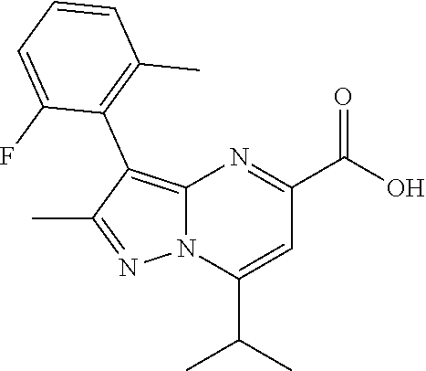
C12=C(C3=C(C)C=CC=C3F)C(C)=NN1C(C(C)C)=CC(C(O)=O)=N2
